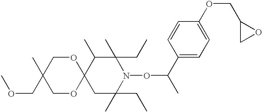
C12(CC(C)(CC)N(OC(C)C3=CC=C(OCC4CO4)C=C3)C(C)(CC)C1C)OCC(C)(COC)CO2
